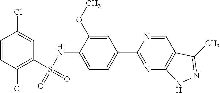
C1=CC(Cl)=C(S(NC2=CC=C(C3=NC4=C(C=N3)C(C)=NN4)C=C2OC)(=O)=O)C=C1Cl
